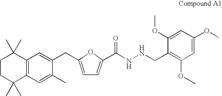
C1CC(C)(C)C2=C(C1(C)C)C=C(CC1=CC=C(C(NNCC3=C(OC)C=C(OC)C=C3OC)=O)O1)C(C)=C2
